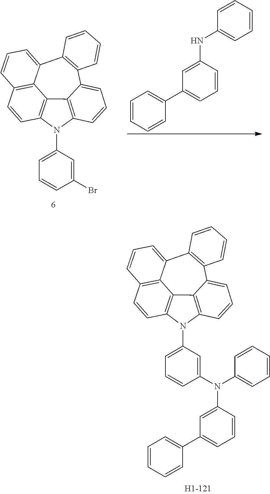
C1=CC2=C3C4=C1N(C1=CC=CC(N(C5=CC=CC=C5)C5=CC(C6=CC=CC=C6)=CC=C5)=C1)C1=C4C(=CC=C1)C1=C(C3=CC=C2)C=CC=C1.C1=CC2=C3C4=C1N(C1=CC=CC(Br)=C1)C1=C4C(=CC=C1)C1=C(C3=CC=C2)C=CC=C1.C1=CC=CC(C2=CC=CC(NC3=CC=CC=C3)=C2)=C1
